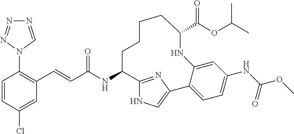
C(C(NC1C2=NC(=CN2)C2=CC=C(NC(OC)=O)C=C2NC(C(OC(C)C)=O)CCCC1)=O)=CC1=C(N2C=NN=N2)C=CC(Cl)=C1
